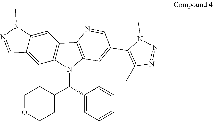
C12=C(N(C(C3=CC=CC=C3)C3CCOCC3)C3=C1N=CC(C1=C(C)N=NN1C)=C3)C=C1C(=C2)N(C)N=C1
